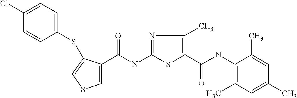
C1=C(C(NC2=NC(C)=C(C(NC3=C(C)C=C(C)C=C3C)=O)S2)=O)C(SC2=CC=C(Cl)C=C2)=CS1
